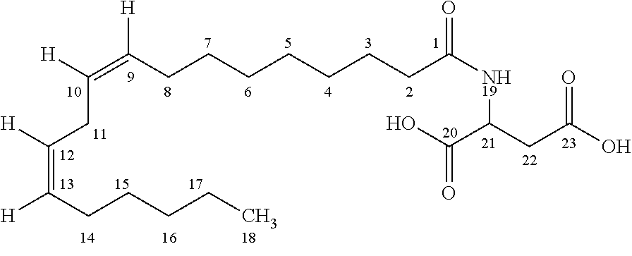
[H]C(=C(CCCCCCCC([NH19]C(CC(O)=O)C(O)=O)=O)[H])CC([H])=C([H])CCCCC
